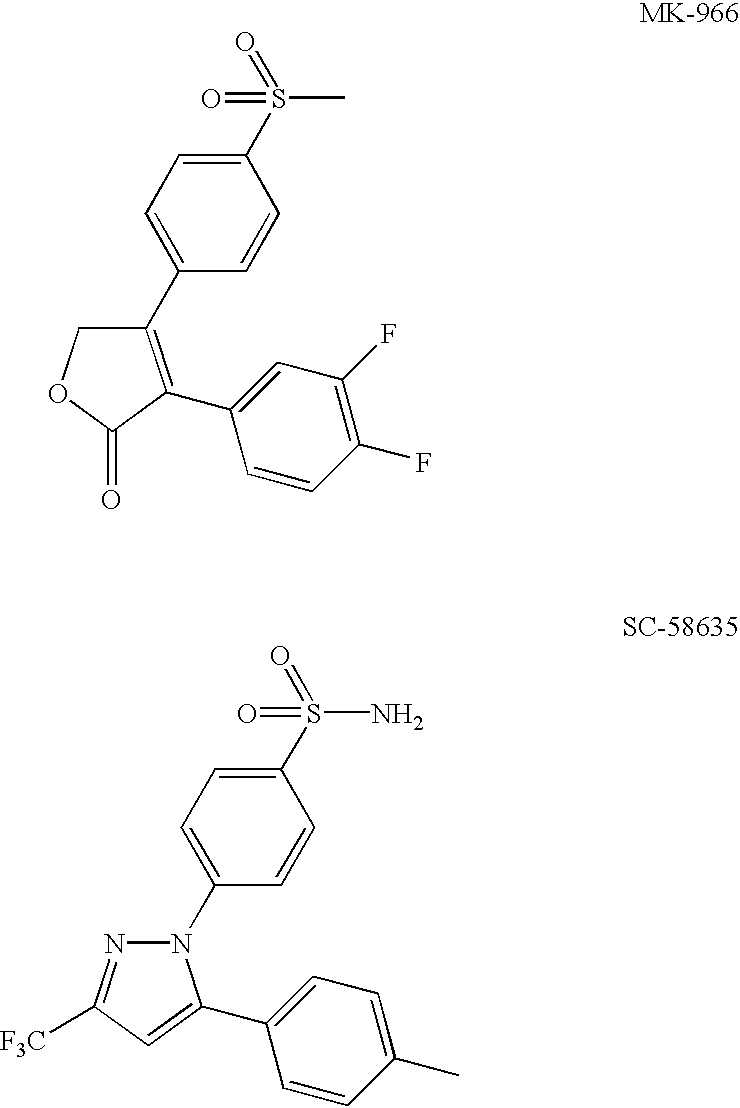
C1(C2=CC=C(S(C)(=O)=O)C=C2)=C(C2=CC(F)=C(F)C=C2)C(=O)OC1.N1(C2=CC=C(S(N)(=O)=O)C=C2)N=C([F3C])C=C1C1=CC=C(C)C=C1
